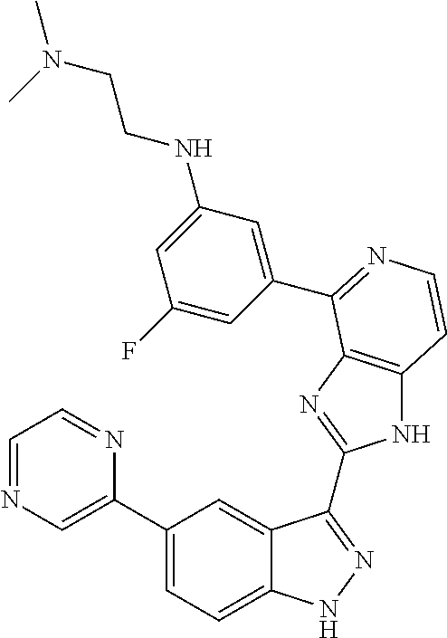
C1(C2=CN=CC=N2)=CC=C2C(=C1)C(C1=NC3=C(N1)C=CN=C3C1=CC(NCCN(C)C)=CC(F)=C1)=NN2
